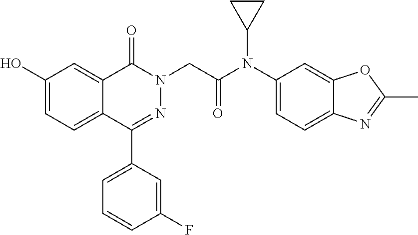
C1(C2=CC=CC(F)=C2)=NN(CC(N(C2=CC=C3C(=C2)OC(C)=N3)C2CC2)=O)C(=O)C2=CC(O)=CC=C12
